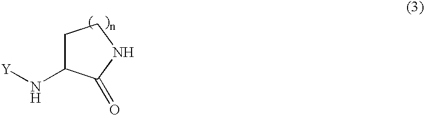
C1C(N[Y])C(=O)NC1
